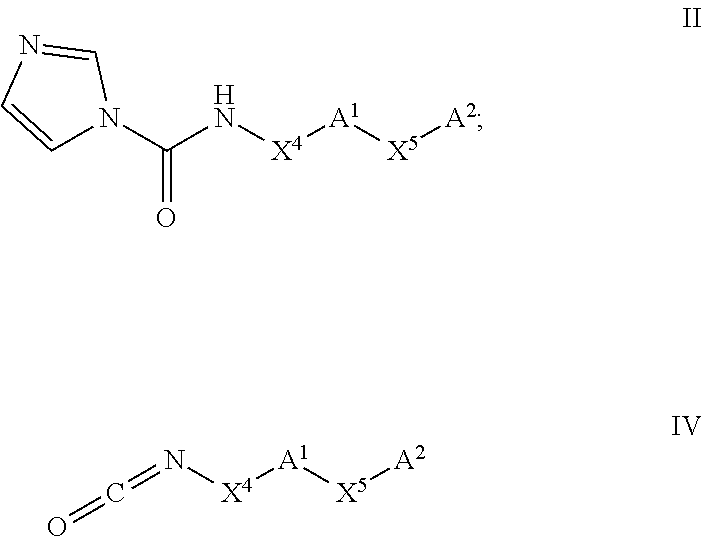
C(=N[X4][A1][X5][A2])=O.N([X4][A1][X5][A2])C(N1C=CN=C1)=O
